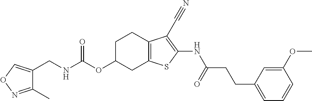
N(C(OC1CC2=C(CC1)C(C#N)=C(NC(CCC1=CC=CC(OC)=C1)=O)S2)=O)CC1=CON=C1C
